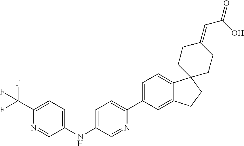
C1(NC2=CC=C(C3=CC=C4C(=C3)CCC43CCC(=CC(=O)O)CC3)N=C2)=CC=C(C(F)(F)F)N=C1
